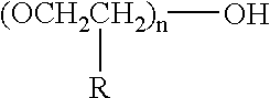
O[(OCH2CH2)n][R]
